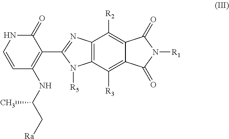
C12=C(C([R3])=C3C(=C1[R2])C(=O)N([R1])C3=O)N([R5])C(C1=C(NC(C)C[Ra])C=CNC1=O)=N2
